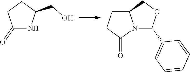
C1(=O)NC(CO)CC1.N12C(C3=CC=CC=C3)OCC1CCC2=O
